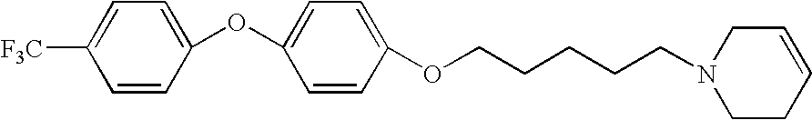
C1(OC2=CC=C(OCCCCCN3CCC=CC3)C=C2)=CC=C([F3C])C=C1
